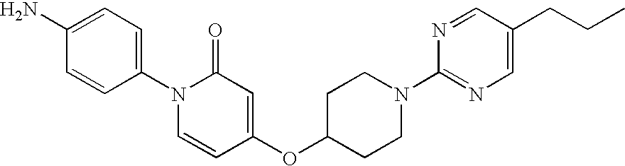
C1=C(N)C=CC(N2C=CC(OC3CCN(C4=NC=C(CCC)C=N4)CC3)=CC2=O)=C1
